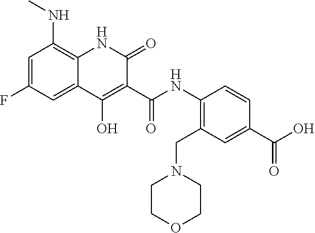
C1=C(F)C=C2C(=C1NC)NC(=O)C(C(NC1=C(CN3CCOCC3)C=C(C(O)=O)C=C1)=O)=C2O
